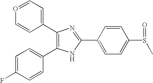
C1(C2=CC=OC=C2)=C(C2=CC=C(F)C=C2)NC(C2=CC=C(S(C)=O)C=C2)=N1
